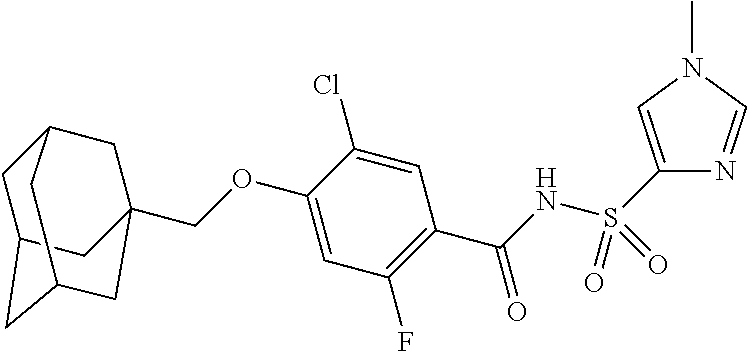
C(OC1=CC(F)=C(C(=O)NS(=O)(=O)C2=CN(C)C=N2)C=C1Cl)C12CC3CC(CC(C1)C3)C2
